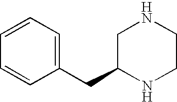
C1C(CC2=CC=CC=C2)NCCN1
